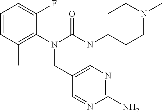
C1=CC(C)=C(N2CC3=C(N(C4CCN(C)CC4)C2=O)N=C(N)N=C3)C(F)=C1
